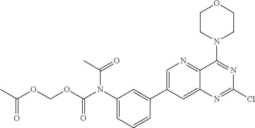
C1=C(C2=CC(N(C(OCOC(C)=O)=O)C(C)=O)=CC=C2)C=C2C(=N1)C(N1CCOCC1)=NC(Cl)=N2
